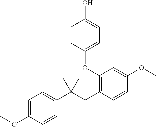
C1(OC2=CC=C(O)C=C2)=C(CC(C2=CC=C(OC)C=C2)(C)C)C=CC(OC)=C1
